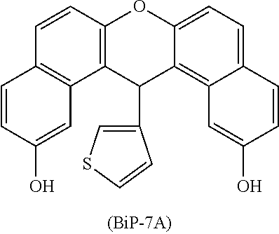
C1=CC(O)=CC2=C1C=CC1=C2C(C2=CSC=C2)C2=C3C(=CC=C2O1)C=CC(O)=C3
